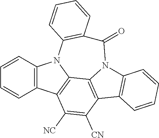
C12=C(C3=C4N1C(=O)C1=C(N5C4=C(C([NC])=C3[CN])C3=C5C=CC=C3)C=CC=C1)C=CC=C2
